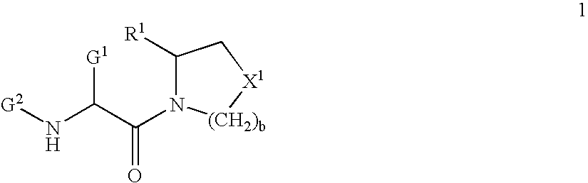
C1([R1])N(C(C(N[G2])[G1])=O)[(CH2)b][X1]C1
